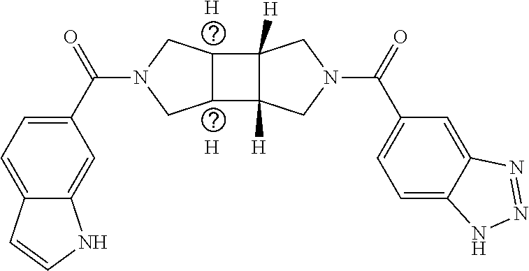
[H].[H].C1=C(C(N2CC3C(C4([H])C3([H])CN(C(C3=CC=C5C(=C3)N=NN5)=O)C4)C2)=O)C=C2C(=C1)C=CN2
